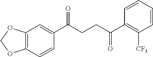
C12=C(C=CC(C(CCC(C3=C([CF3])C=CC=C3)=O)=O)=C1)OCO2
